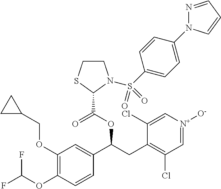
C1(OCC2CC2)=C(OC(F)F)C=CC(C(CC2=C(Cl)C=[N+]([O-])C=C2Cl)OC(=O)C2N(S(C3=CC=C(N4N=CC=C4)C=C3)(=O)=O)CCS2)=C1
